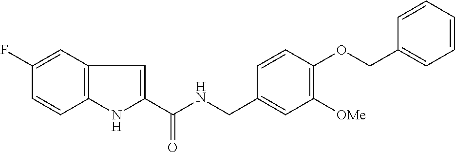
C1(F)=CC2=C(C=C1)NC(C(NCC1=CC([OMe])=C(OCC3=CC=CC=C3)C=C1)=O)=C2
